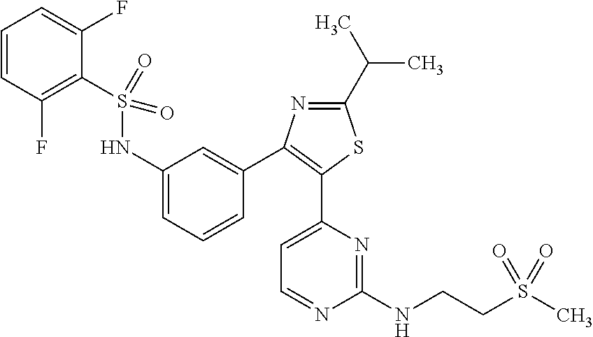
C1=CC(F)=C(S(NC2=CC=CC(C3=C(C4=CC=NC(NCCS(C)(=O)=O)=N4)SC(C(C)C)=N3)=C2)(=O)=O)C(F)=C1
